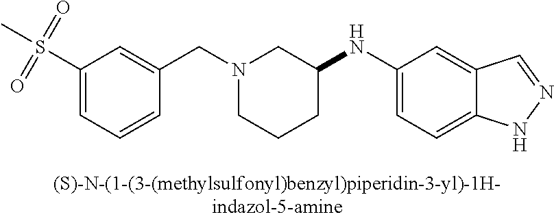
N1(CC2=CC(S(C)(=O)=O)=CC=C2)CCCC(NC2=CC=C3C(=C2)C=NN3)C1
